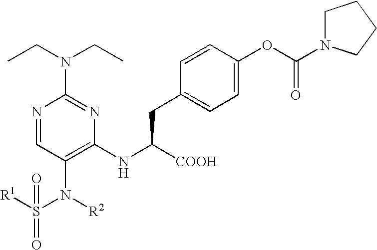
N1=CC(N([R2])S([R1])(=O)=O)=C(NC([COOH])CC2=CC=C(OC(N3CCCC3)=O)C=C2)N=C1N(CC)CC
